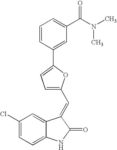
C1(Cl)=CC=C2C(=C1)C(=CC1=CC=C(C3=CC(C(N(C)C)=O)=CC=C3)O1)C(=O)N2
